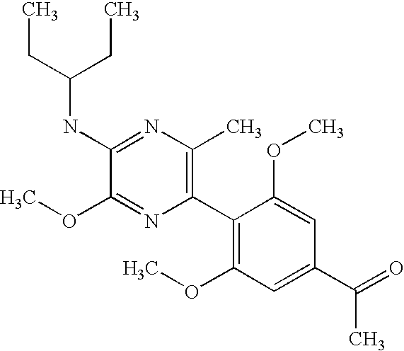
C1(NC(CC)CC)=NC(C)=C(C2=C(OC)C=C(C(=O)C)C=C2OC)N=C1OC
